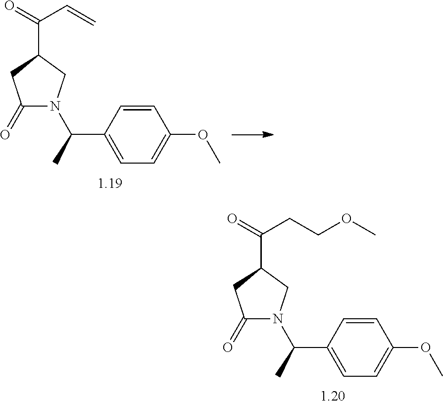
C1(=O)N(C(C)C2=CC=C(OC)C=C2)CC(C(=O)C=C)C1.C1(=O)N(C(C)C2=CC=C(OC)C=C2)CC(C(=O)CCOC)C1
